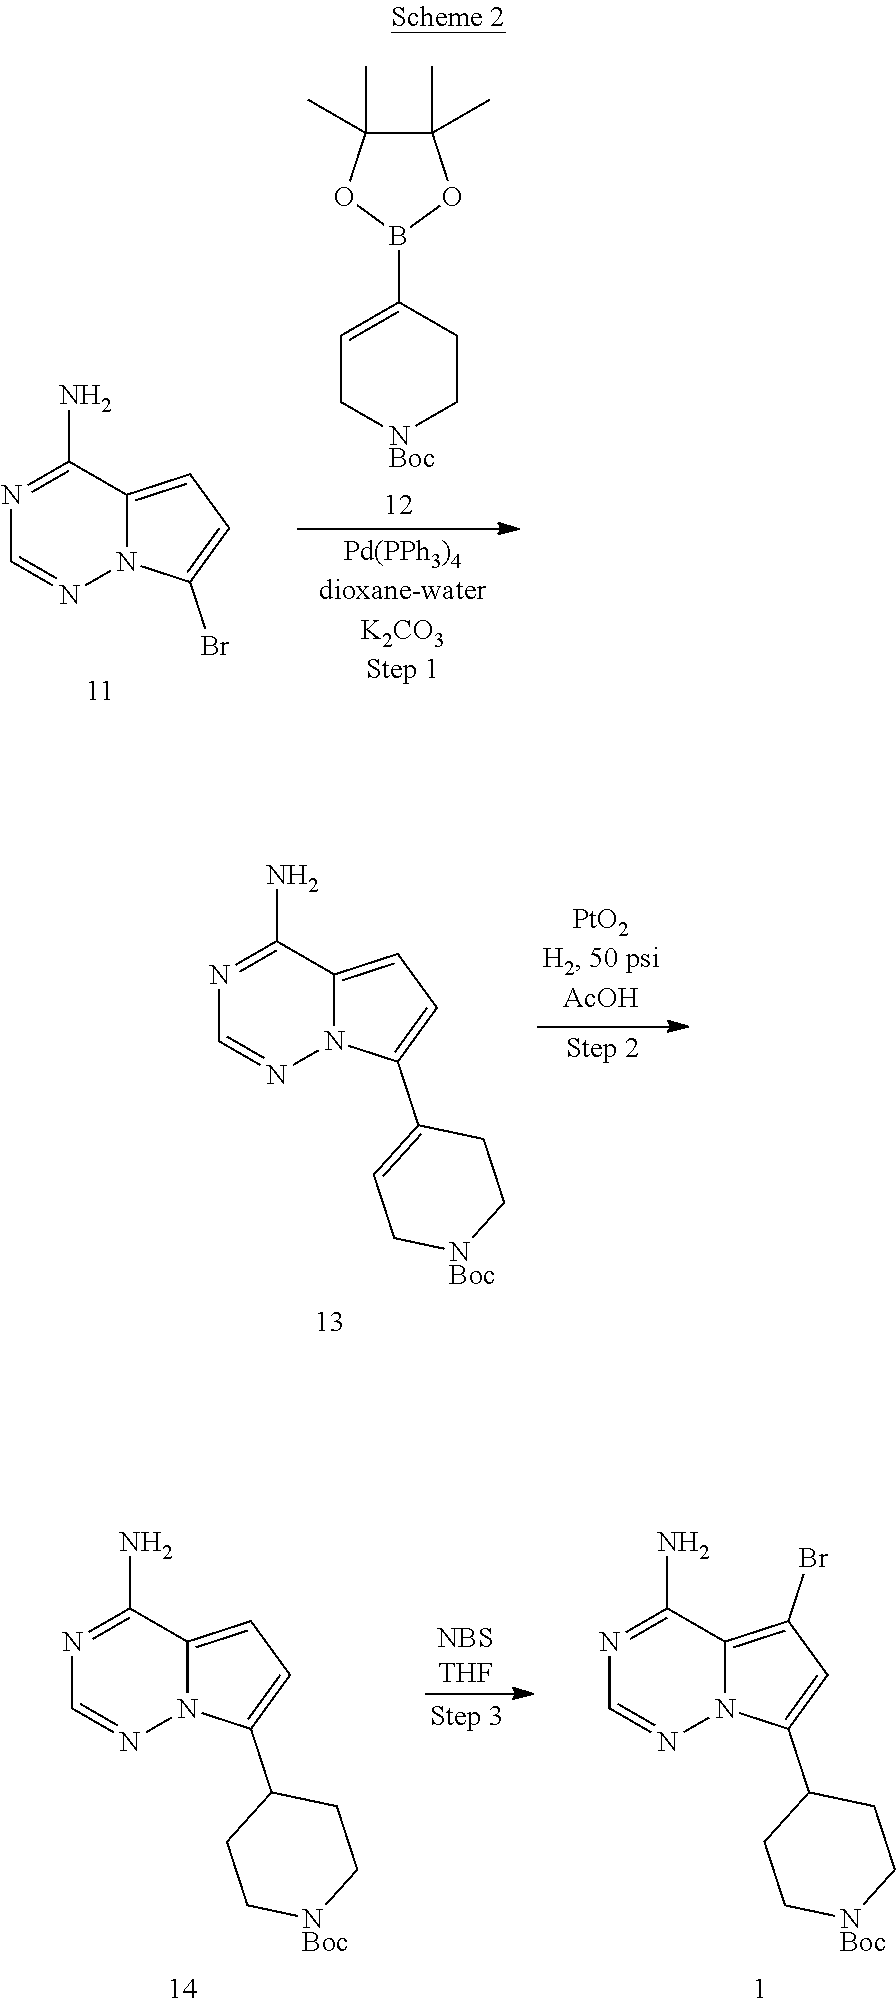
C1(C)(C)C(C)(C)OB(C2=CC[NBoc]CC2)O1.N1=C(N)C2=CC=C(Br)N2N=C1.N1=C(N)C2=CC=C(C3=CC[NBoc]CC3)N2N=C1.N1=C(N)C2=C(Br)C=C(C3CC[NBoc]CC3)N2N=C1.N1=C(N)C2=CC=C(C3CC[NBoc]CC3)N2N=C1
